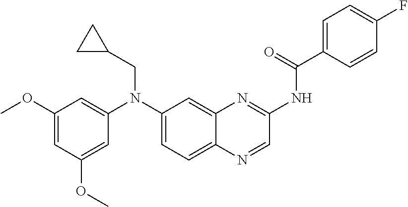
C1(OC)=CC(OC)=CC(N(C2=CC=C3C(=C2)N=C(NC(C2=CC=C(F)C=C2)=O)C=N3)CC2CC2)=C1
